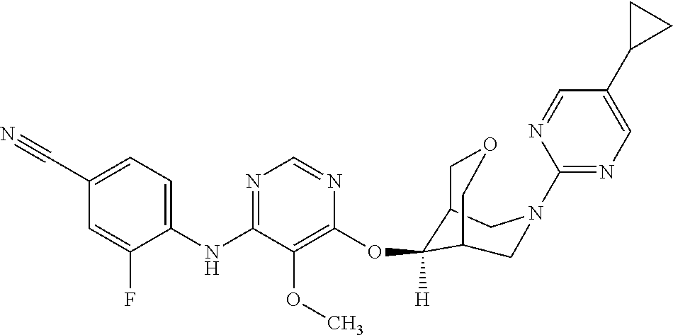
C1(NC2=NC=NC(OC3([H])C4COCC3CN(C3=NC=C(C5CC5)C=N3)C4)=C2OC)=CC=C(C#N)C=C1F
